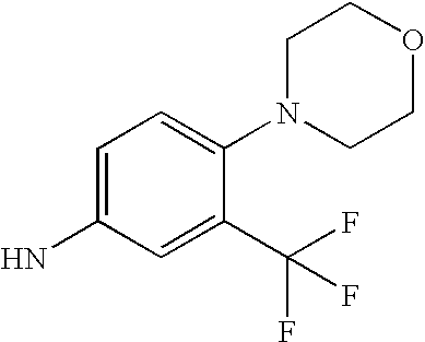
C1(N)=CC=C(N2CCOCC2)C(C(F)(F)F)=C1
